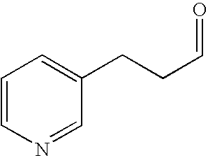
C1=CN=CC(CCC=O)=C1
